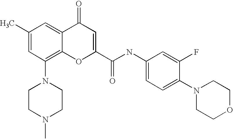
C1(C)=CC(N2CCN(C)CC2)=C2C(=C1)C(=O)C=C(C(NC1=CC=C(N3CCOCC3)C(F)=C1)=O)O2
